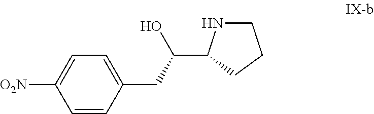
C1NC(C(CC2=CC=C([O2N])C=C2)O)CC1
